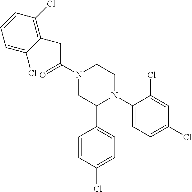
C(C(N1CC(C2=CC=C(Cl)C=C2)N(C2=CC=C(Cl)C=C2Cl)CC1)=O)C1=C(Cl)C=CC=C1Cl
